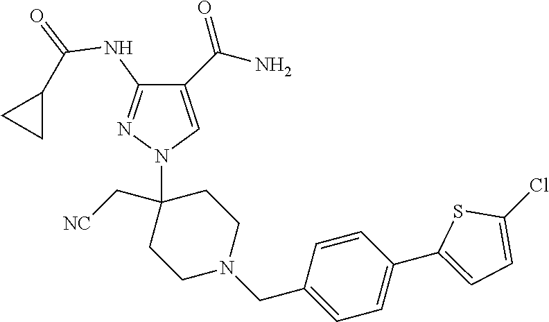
C1(C(N)=O)=CN(C2(C[NC])CCN(CC3=CC=C(C4=CC=C(Cl)S4)C=C3)CC2)N=C1NC(=O)C1CC1
